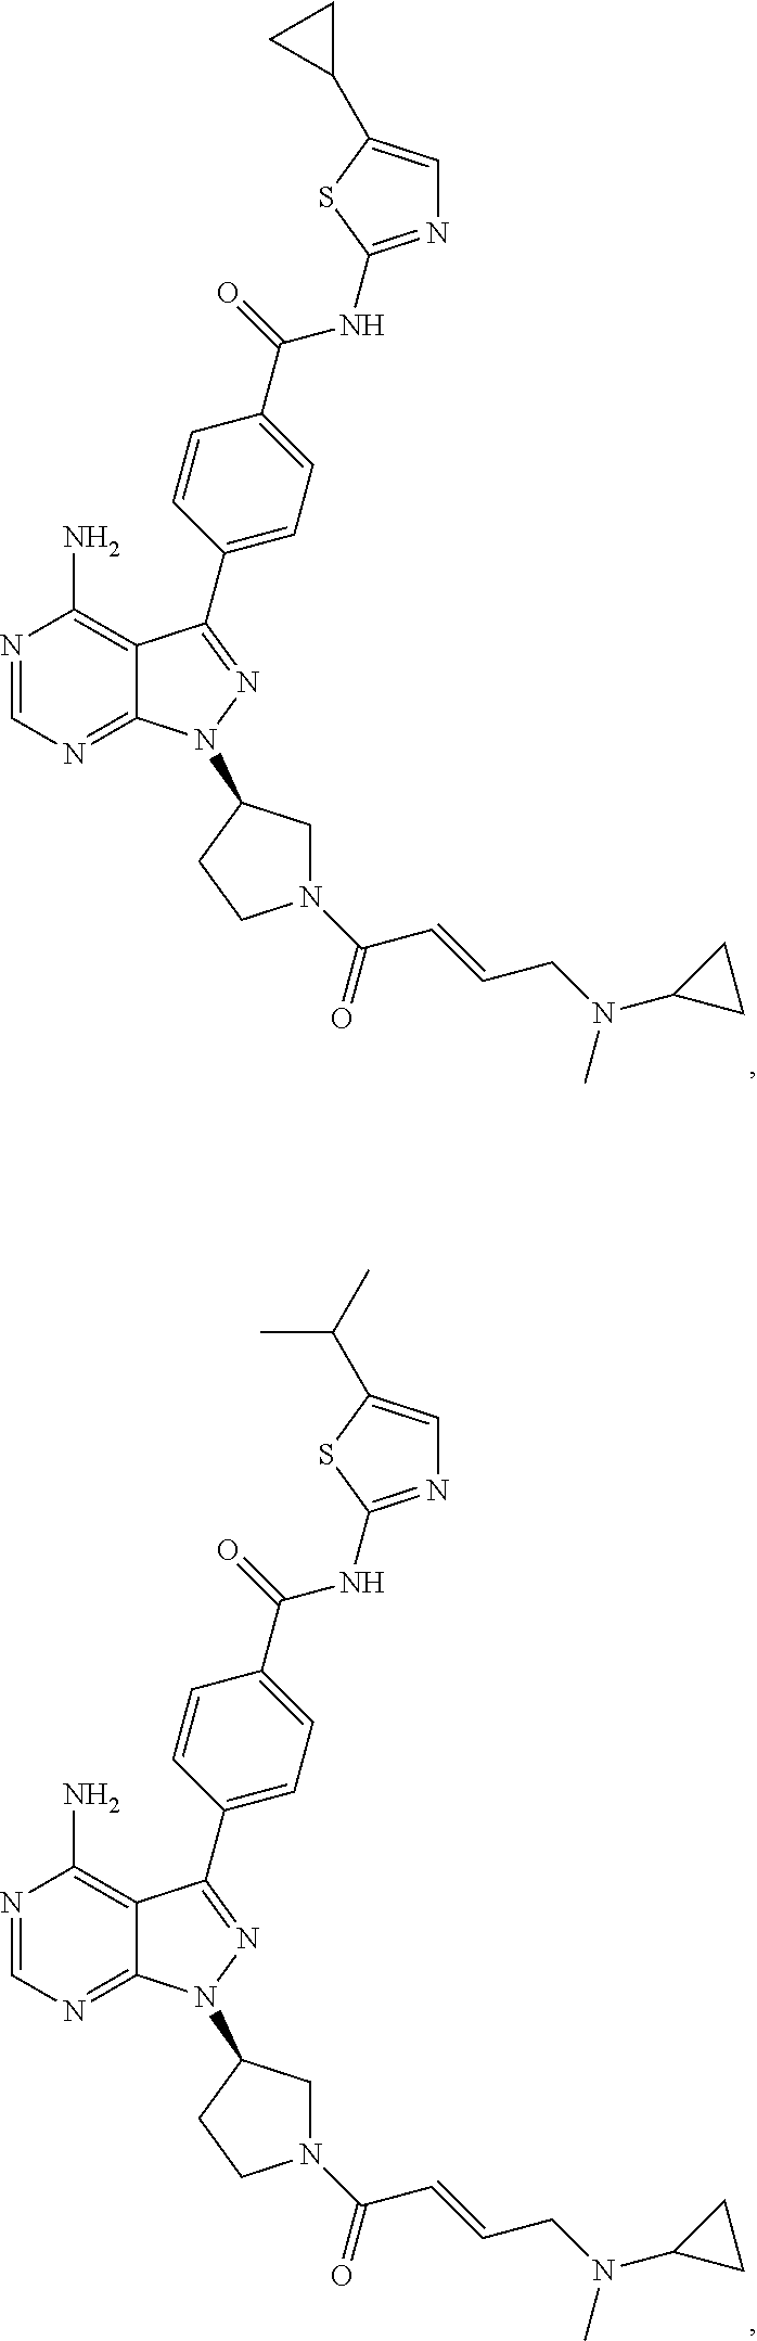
N1=CN=C2C(=C1N)C(C1=CC=C(C(NC3=NC=C(C4CC4)S3)=O)C=C1)=NN2C1CN(C(C=CCN(C2CC2)C)=O)CC1.N1=CN=C2C(=C1N)C(C1=CC=C(C(NC3=NC=C(C(C)C)S3)=O)C=C1)=NN2C1CN(C(C=CCN(C2CC2)C)=O)CC1
